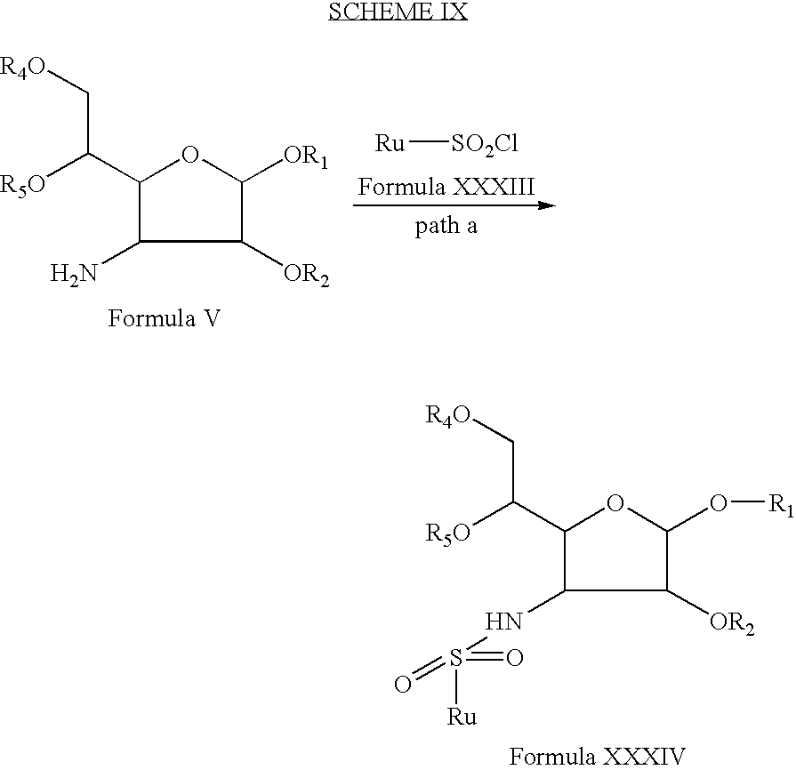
C1(C([R5O])C[R4O])C(NS([Ru])(=O)=O)C([OR2])C(O[R1])O1.[Ru][SO2Cl].C1(C([R5O])C[R4O])C(N)C([OR2])C([OR1])O1
